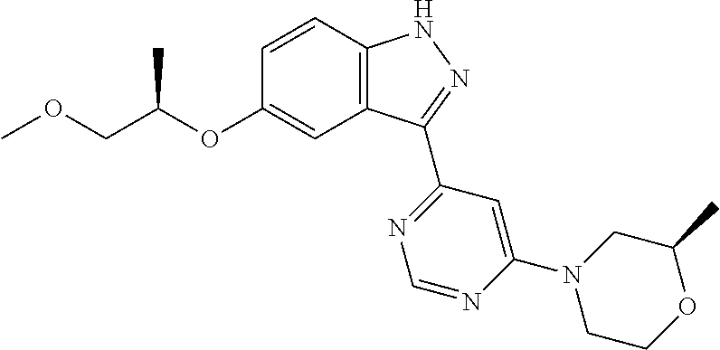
C12=C(C=CC(OC(COC)C)=C1)NN=C2C1=NC=NC(N2CCOC(C)C2)=C1
